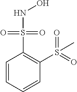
C1=CC=CC(S(=O)(=O)C)=C1S(=O)(=O)NO
